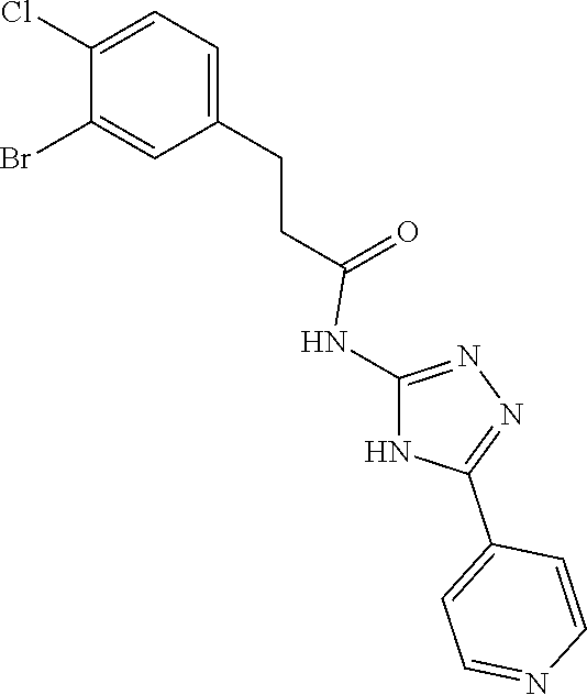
C1=C(CCC(=O)NC2=NN=C(C3=CC=NC=C3)N2)C=C(Br)C(Cl)=C1
